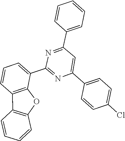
N1=C(C2=CC=CC3=C2OC2=C3C=CC=C2)N=C(C2=CC=CC=C2)C=C1C1=CC=C(Cl)C=C1
